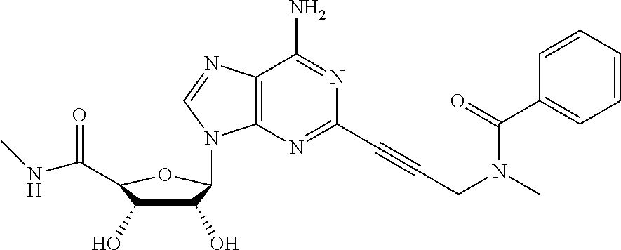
C12=C(N=C(C#CCN(C)C(C3=CC=CC=C3)=O)N=C1N)N(C1C(O)C(O)C(C(=O)NC)O1)C=N2
